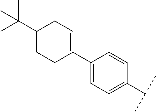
C1=C(C2=CCC(C(C)(C)C)CC2)C=CC(C(C)C)=C1
